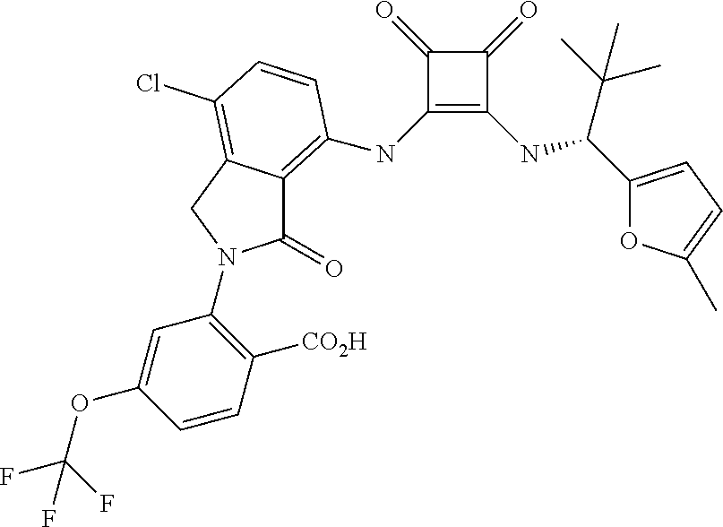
C1(=O)C(NC2=C3C(=O)N(C4=C([CO2H])C=CC(OC(F)(F)F)=C4)CC3=C(Cl)C=C2)=C(NC(C(C)(C)C)C2=CC=C(C)O2)C1=O
